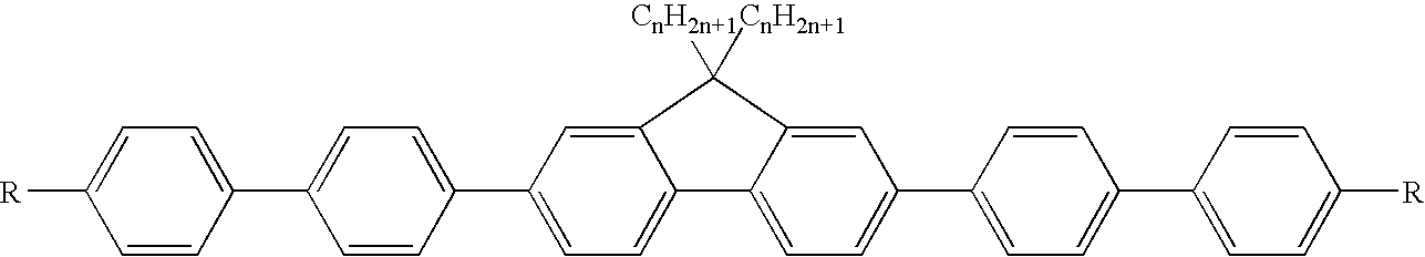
[R]C1=CC=C(C2=CC=C(C3=CC=C4C(=C3)C([CnH2n+1])([CnH2n+1])C3=CC(C5=CC=C(C6=CC=C([R])C=C6)C=C5)=CC=C43)C=C2)C=C1
